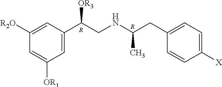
C1([R2O])=CC(C(CNC(CC2=CC=C([X])C=C2)C)[OR3])=CC([OR1])=C1.[R].[R]
